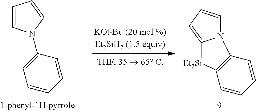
C1=CN(C2=CC=CC=C2)C=C1.C1=C2N(C=C1)C1=C(C=CC=C1)[Et2Si]2
